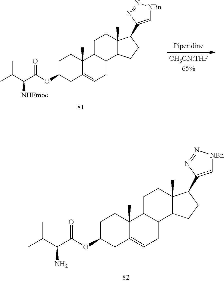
C1C(OC(C(C(C)C)N)=O)CC2=CCC3C(C2(C)C1)CCC1(C)C3CCC1C1=C[NBn]N=N1.C1C(OC(C(C(C)C)[NHFmoc])=O)CC2=CCC3C(C2(C)C1)CCC1(C)C3CCC1C1=C[NBn]N=N1
